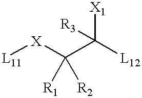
[L11][X]C(C([L12])([X1])[R3])([R1])[R2]
